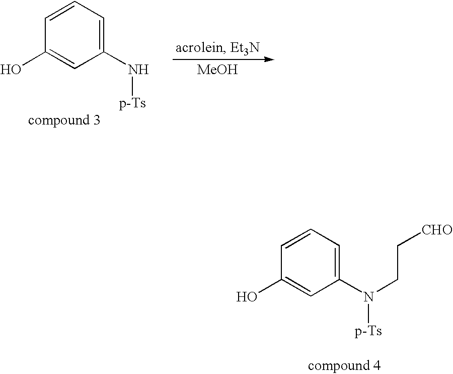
C1=CC(O)=CC(N[p-Ts])=C1.[MeOH].C1=CC(O)=CC(N(CC[CHO])[p-Ts])=C1
